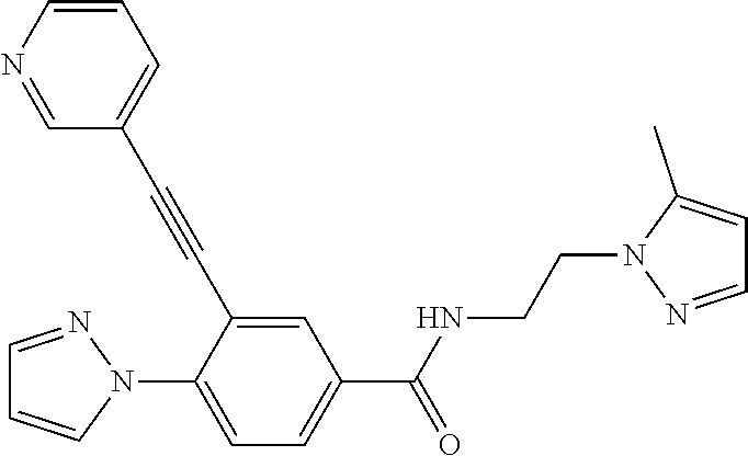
C1=NN(C2=CC=C(C(NCCN3N=CC=C3C)=O)C=C2C#CC2=CC=CN=C2)C=C1
